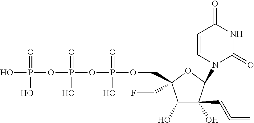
C1(O)C(O)(C=C=C)C(N2C=CC(=O)NC2=O)OC1(CF)COP(OP(OP(O)(=O)O)(=O)O)(=O)O
